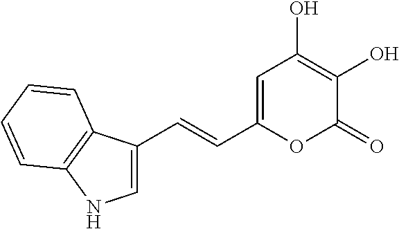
C(C1=CC(O)=C(O)C(=O)O1)=CC1=CNC2=C1C=CC=C2
